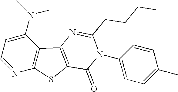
C1=NC2=C(C(N(C)C)=C1)C1=C(S2)C(=O)N(C2=CC=C(C)C=C2)C(CCCC)=N1
